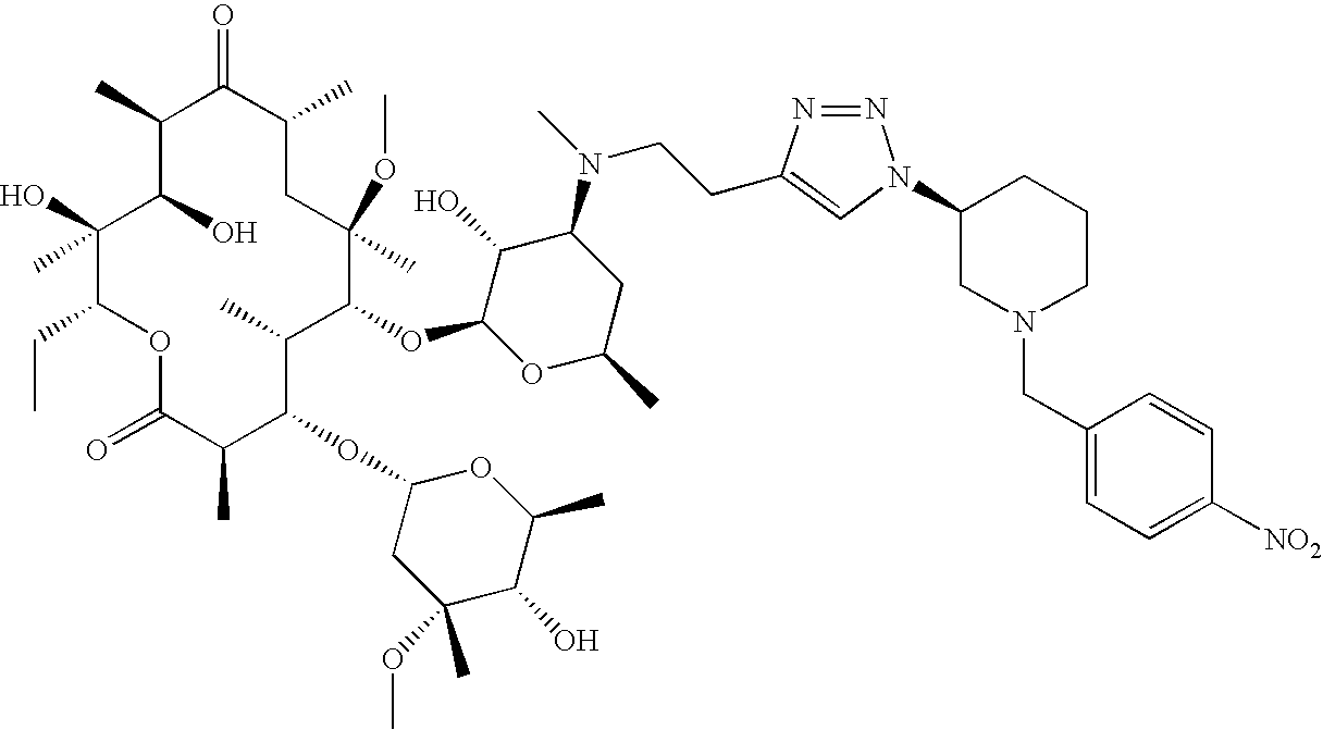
O1C(=O)C(C)C(OC2CC(OC)(C)C(O)C(C)O2)C(C)C(OC2OC(C)CC(N(CCC3=CN(C4CN(CC5=CC=C([NO2])C=C5)CCC4)N=N3)C)C2O)C(OC)(C)CC(C)C(=O)C(C)C(O)C(O)(C)C1CC
